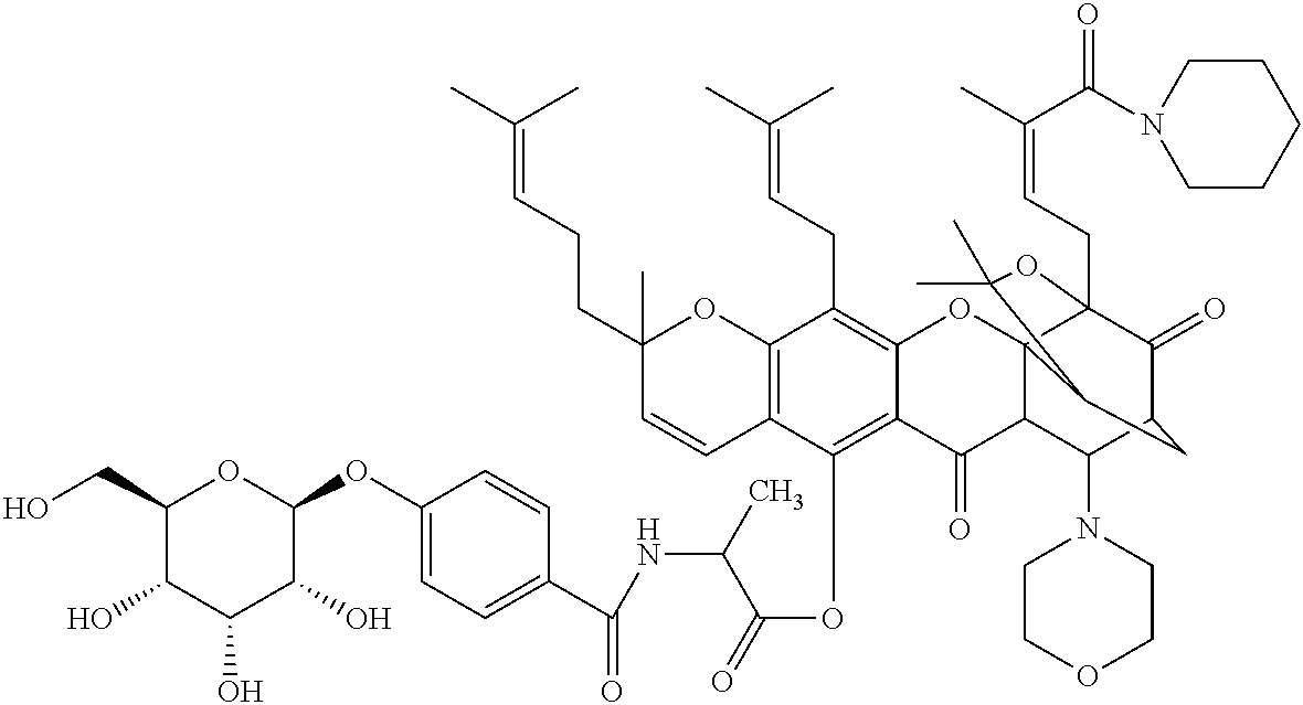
C1(O)C(CO)OC(OC2=CC=C(C(=O)NC(C(=O)OC3=C4C(=C(CC=C(C)C)C5=C3C=CC(C)(CCC=C(C)C)O5)OC35C(C4=O)C(N4CCOCC4)C4C(=O)C3(CC=C(C)C(=O)N3CCCCC3)OC(C)(C)C5C4)C)C=C2)C(O)C1O
